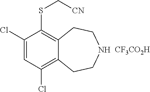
C1(Cl)=CC(Cl)=C2C(=C1SC[CN])CCNCC2.[CF3CO2H]
